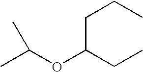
C(C(CC)OC(C)C)CC
